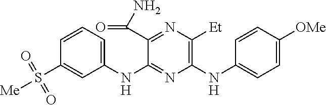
C1(NC2=NC(NC3=CC=C([OMe])C=C3)=C([Et])N=C2C(N)=O)=CC=CC(S([Me])(=O)=O)=C1
